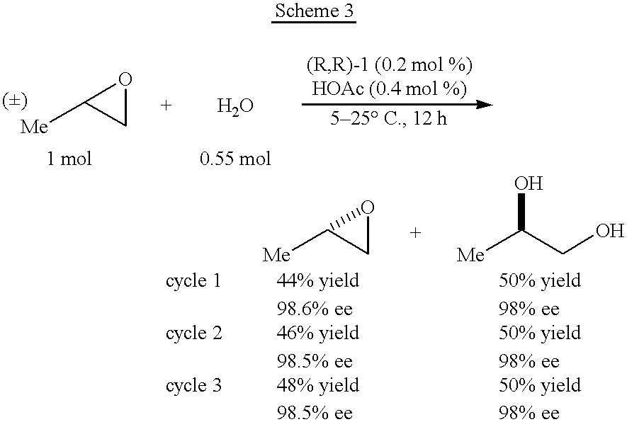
[Me]C1CO1.[Me]C1CO1.[Me]C(CO)O
